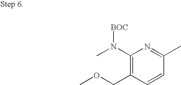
C1(N(C)[BOC])=C(COC)C=CC(C)=N1
